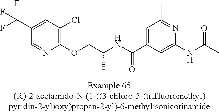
C1=NC(OCC(NC(C2=CC(C)=NC(NC(=O)C)=C2)=O)C)=C(Cl)C=C1C(F)(F)F
